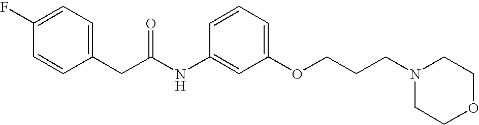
C1(F)=CC=C(CC(NC2=CC(OCCCN3CCOCC3)=CC=C2)=O)C=C1
